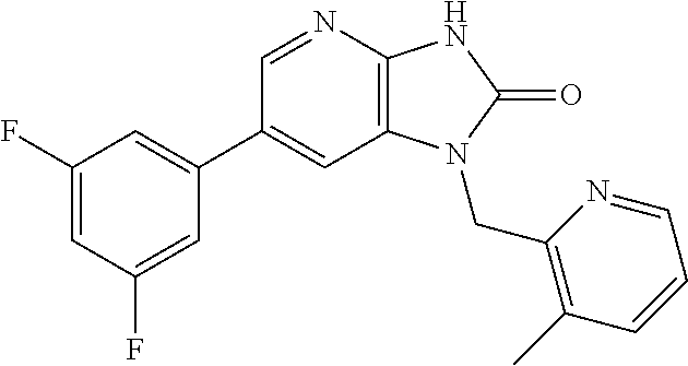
C1(C2=CC(F)=CC(F)=C2)=CC2=C(N=C1)NC(=O)N2CC1=C(C)C=CC=N1
